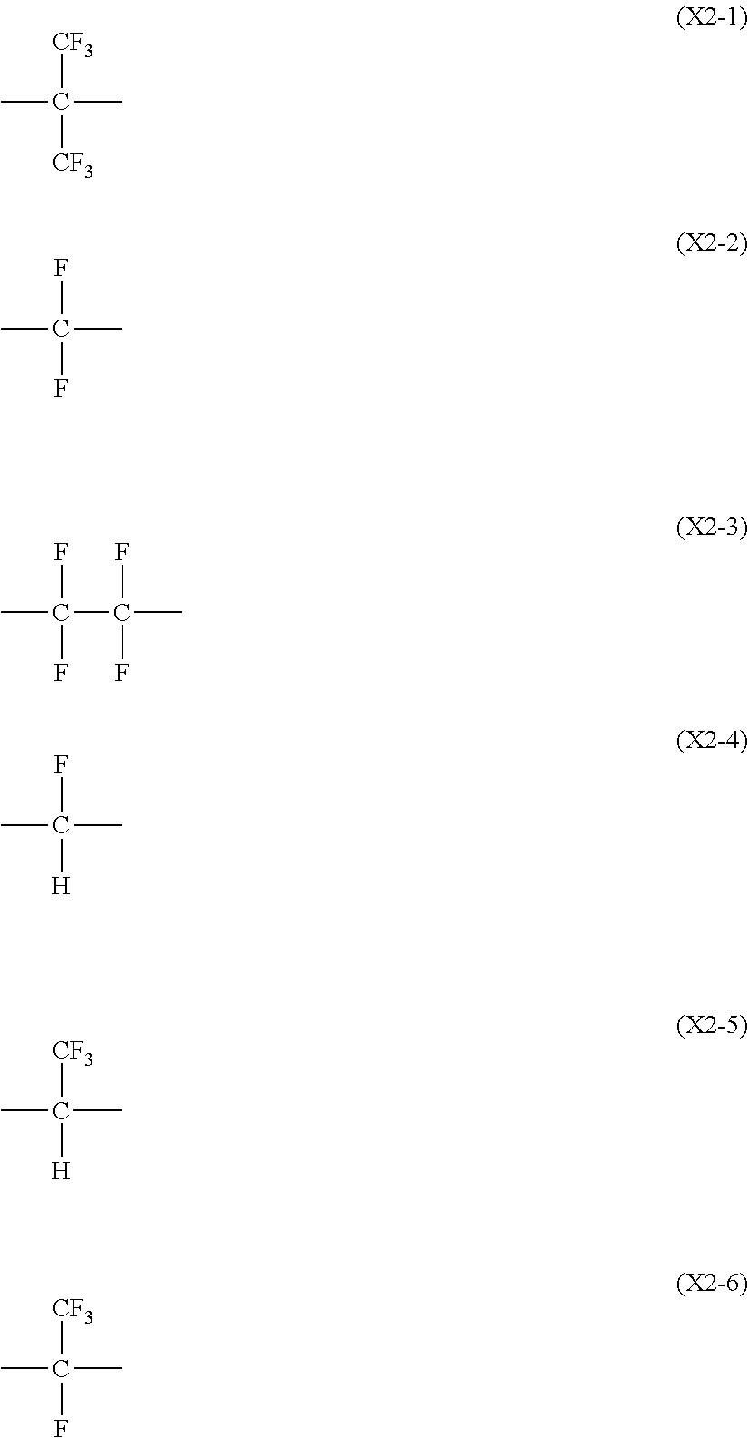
CC(C)([CF3])[CF3].CC(C)(F)F.CC(C(F)(F)C)(F)F.CC(C)(F)[H].CC(C)([CF3])[H].CC(C)([CF3])F
